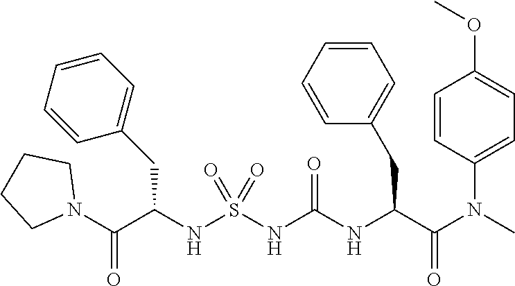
C(C(NS(NC(NC(C(N(C)C1=CC=C(OC)C=C1)=O)CC1=CC=CC=C1)=O)(=O)=O)CC1=CC=CC=C1)(N1CCCC1)=O
